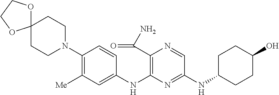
C1(N2CCC3(CC2)OCCO3)=C([Me])C=C(NC2=C(C(=O)N)N=CC(NC3CCC(O)CC3)=N2)C=C1
